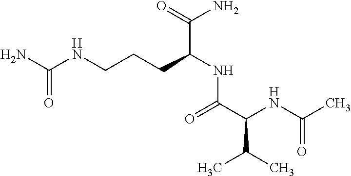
O=C(N)NCCCC(NC(C(NC(C)=O)C(C)C)=O)C(=O)N
